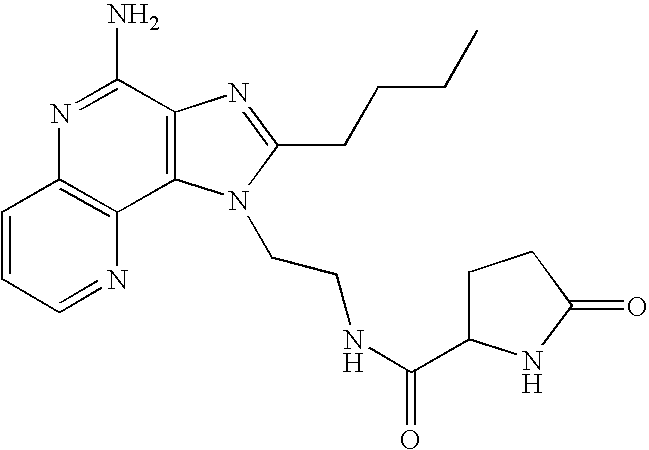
C1=CC=NC2=C1N=C(N)C1=C2N(CCNC(=O)C2CCC(=O)N2)C(CCCC)=N1
